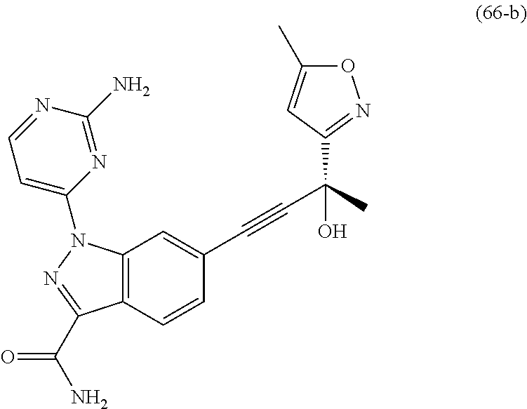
C12=C(C=CC(C#CC(C)(O)C3=NOC(C)=C3)=C1)C(C(N)=O)=NN2C1=CC=NC(N)=N1
